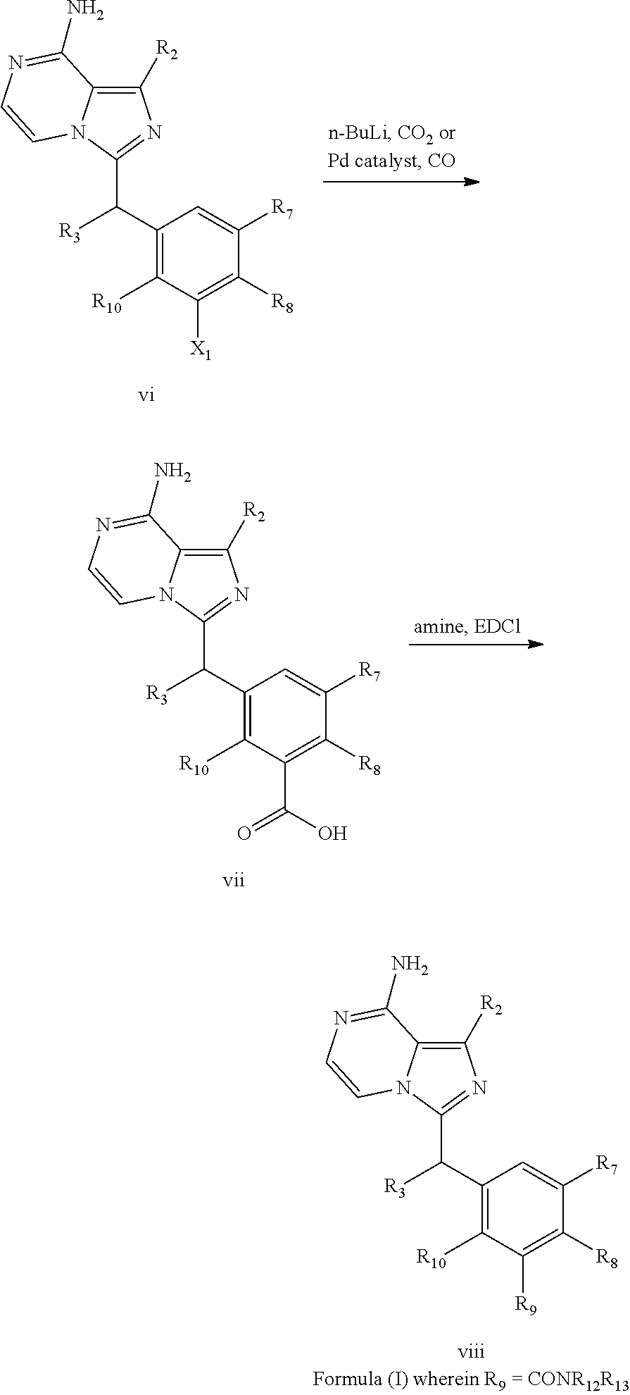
C1(C([R3])C2=NC([R2])=C3N2C=CN=C3N)=C([R10])C([X1])=C([R8])C([R7])=C1.C1(C([R3])C2=NC([R2])=C3N2C=CN=C3N)=C([R10])C(C(O)=O)=C([R8])C([R7])=C1.C1(C([R3])C2=NC([R2])=C3N2C=CN=C3N)=C([R10])C([R9])=C([R8])C([R7])=C1
